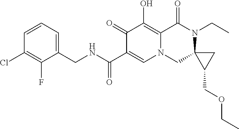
C1=CC=C(CNC(C2=CN3C(=C(O)C2=O)C(=O)N(CC)C2(C3)C(COCC)C2)=O)C(F)=C1Cl
